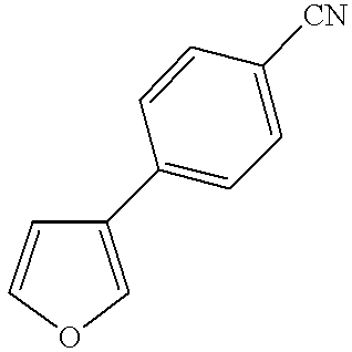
C1=COC=C1C1=CC=C([CN])C=C1
